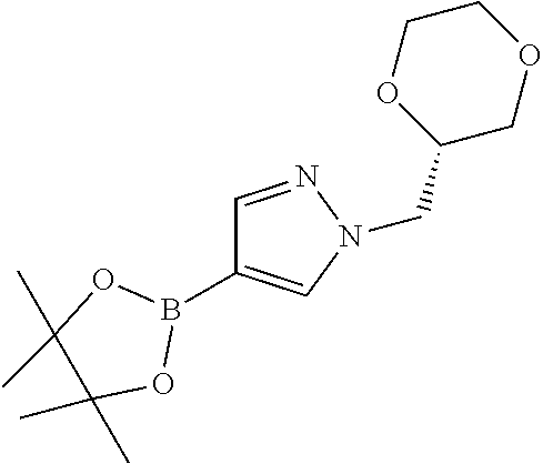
C1=NN(CC2COCCO2)C=C1B1OC(C)(C)C(C)(C)O1
